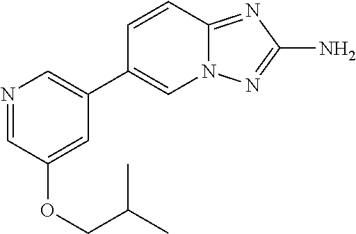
N1=CC(OCC(C)C)=CC(C2=CN3C(=NC(N)=N3)C=C2)=C1
